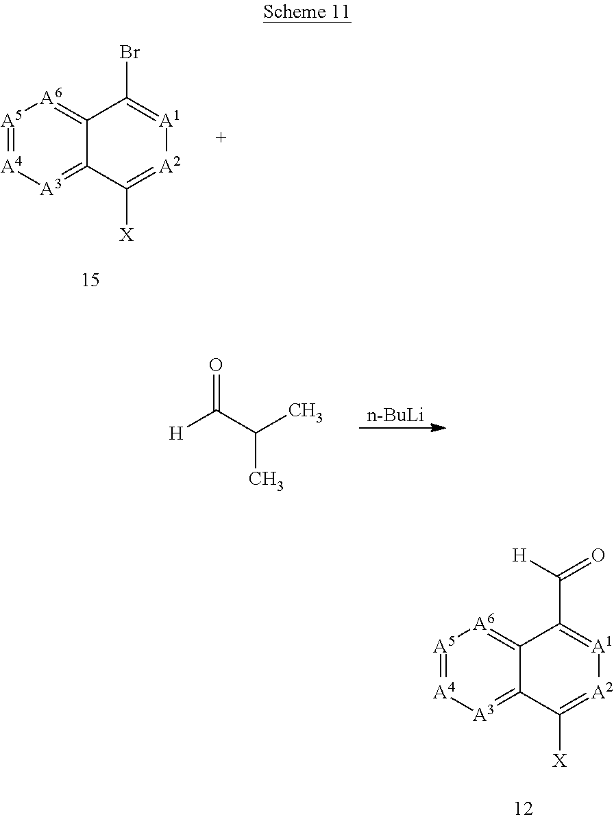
[A5]1=[A4][A3]=C2C(=[A6]1)C(C(=O)[H])=[A1][A2]=C2[X].[A5]1=[A4][A3]=C2C(=[A6]1)C(Br)=[A1][A2]=C2[X].[H]C(C(C)C)=O.[n-BuLi]
